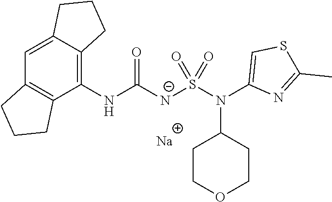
[Na].C1(NC([N-]S(N(C2=CSC(C)=N2)C2CCOCC2)(=O)=O)=O)=C2C(=CC3=C1CCC3)CCC2
